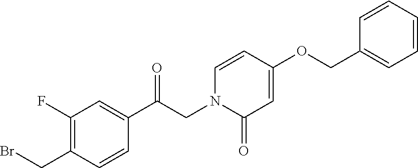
C1(F)=C(CBr)C=CC(C(CN2C(=O)C=C(OCC3=CC=CC=C3)C=C2)=O)=C1
